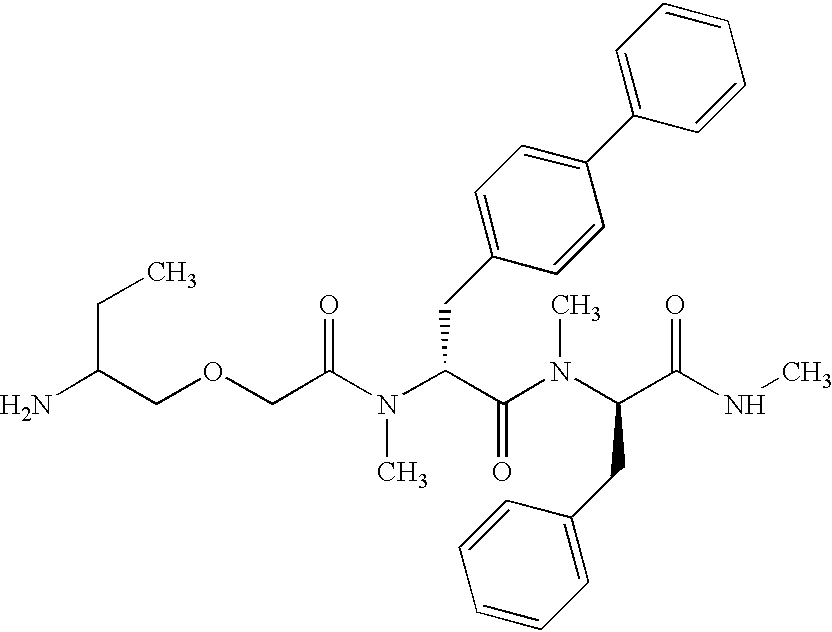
C(OCC(=O)N(C(C(N(C)C(C(=O)NC)CC1=CC=CC=C1)=O)CC1=CC=C(C2=CC=CC=C2)C=C1)C)C(N)CC
